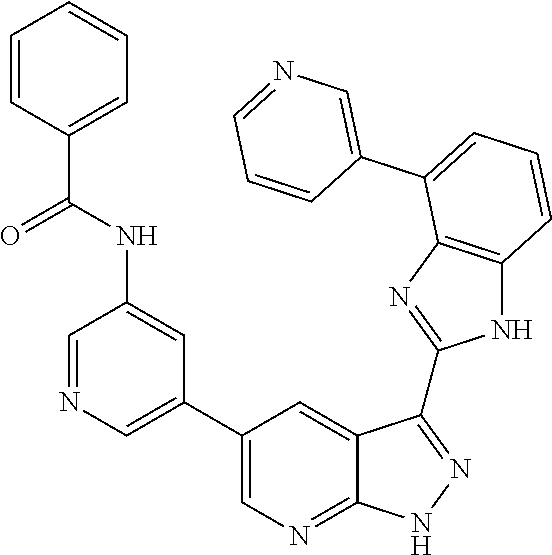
C1=C(C2=CC=CC3=C2N=C(C2=NNC4=NC=C(C5=CN=CC(NC(C6=CC=CC=C6)=O)=C5)C=C42)N3)C=CC=N1
